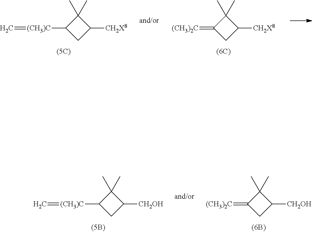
C1C([CH2OH])C(C)(C)C1[(CH3)C]=C.C1C([CH2OH])C(C)(C)C1=[(CH3)2C].C1C([CH2X8])C(C)(C)C1=[(CH3)2C].C1C([CH2X8])C(C)(C)C1[(CH3)C]=C
